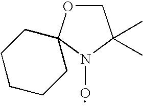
C1OC2(N(O)C1(C)C)CCCCC2
